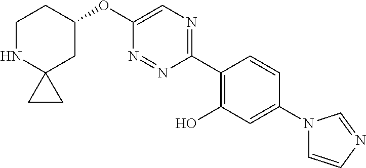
C1NC2(CC(OC3=CN=C(C4=C(O)C=C(N5C=CN=C5)C=C4)N=N3)C1)CC2
